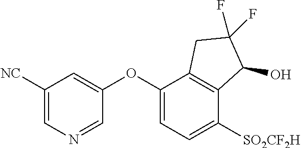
C1([NC])=CN=CC(OC2=CC=C([SO2CF2H])C3=C2CC(F)(F)C3O)=C1
